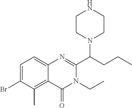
C1CN(C(CCC)C2=NC3=CC=C(Br)C(C)=C3C(=O)N2CC)CCN1
